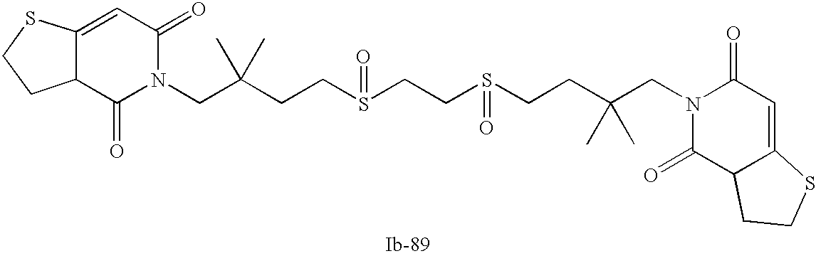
C12C(=CC(=O)N(CC(CCS(CCS(CCC(CN3C(=O)C4C(=CC3=O)SCC4)(C)C)=O)=O)(C)C)C1=O)SCC2
